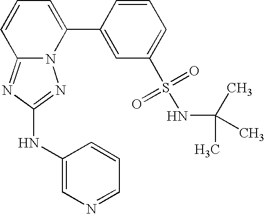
N12C(=NC(NC3=CN=CC=C3)=N1)C=CC=C2C1=CC(S(=O)(=O)NC(C)(C)C)=CC=C1
